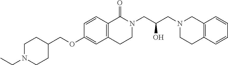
O(CC1CCN(CC)CC1)C1=CC2=C(C=C1)C(=O)N(CC(CN1CC3=C(CC1)C=CC=C3)O)CC2
